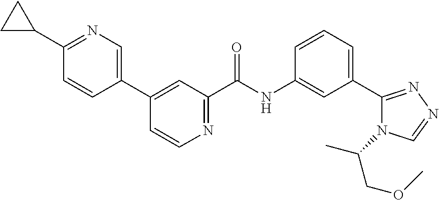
C1(C2=CN=C(C3CC3)C=C2)=CC(C(NC2=CC(C3=NN=CN3C(C)COC)=CC=C2)=O)=NC=C1
